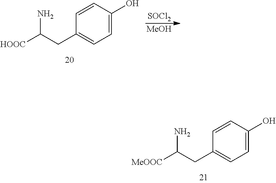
[HOOC]C(CC1=CC=C(O)C=C1)N.[SOCl2].[MeOH].[MeOOC]C(CC1=CC=C(O)C=C1)N
